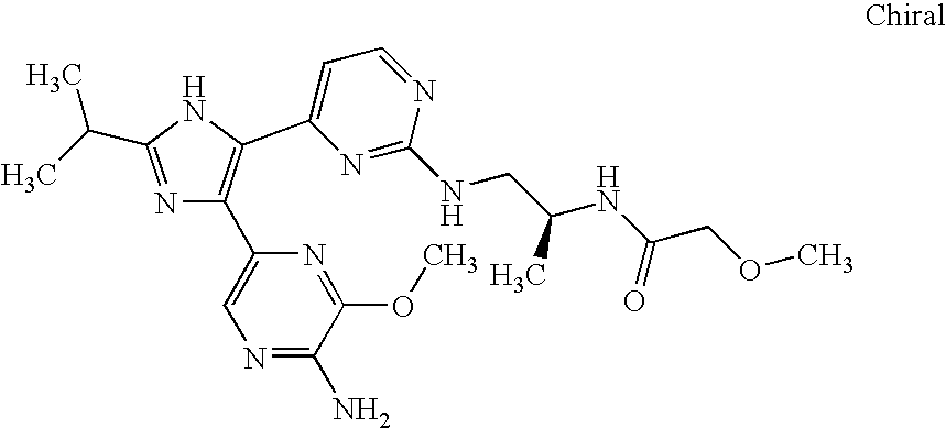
N1=C(C(C)C)NC(C2=CC=NC(NCC(NC(COC)=O)C)=N2)=C1C1=CN=C(N)C(OC)=N1
